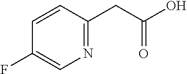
C1=CC(CC(O)=O)=NC=C1F
